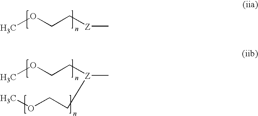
COCC[Z]C.COCC[Z](C)CCOC
